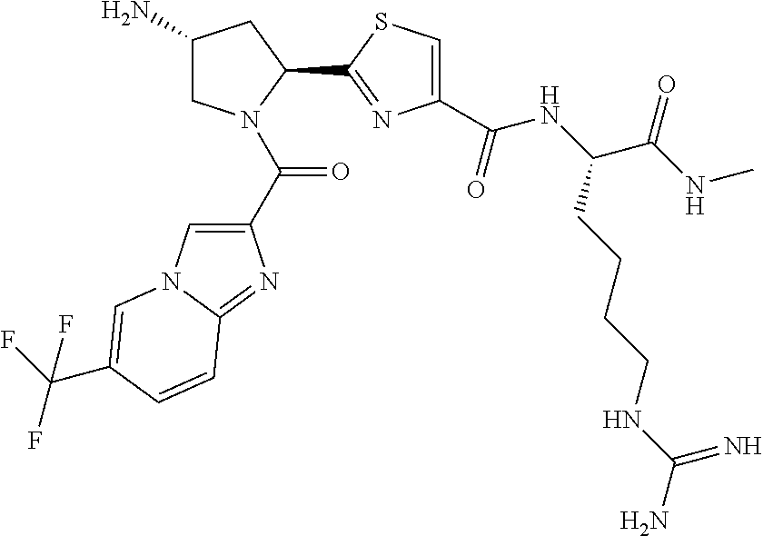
C1(N)CN(C(C2=CN3C(=N2)C=CC(C(F)(F)F)=C3)=O)C(C2=NC(C(NC(C(NC)=O)CCCCNC(N)=N)=O)=CS2)C1
